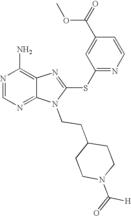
N1=CN=C2C(=C1N)N=C(SC1=NC=CC(C(OC)=O)=C1)N2CCC1CCN(C([H])=O)CC1
